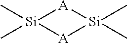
C[Si]1(C)[A][Si](C)(C)[A]1
